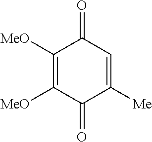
C1(=O)C([MeO])=C([MeO])C(=O)C([Me])=C1
